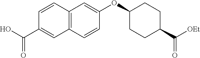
C12=C(C=CC(OC3CCC(C([OEt])=O)CC3)=C1)C=C(C(O)=O)C=C2
